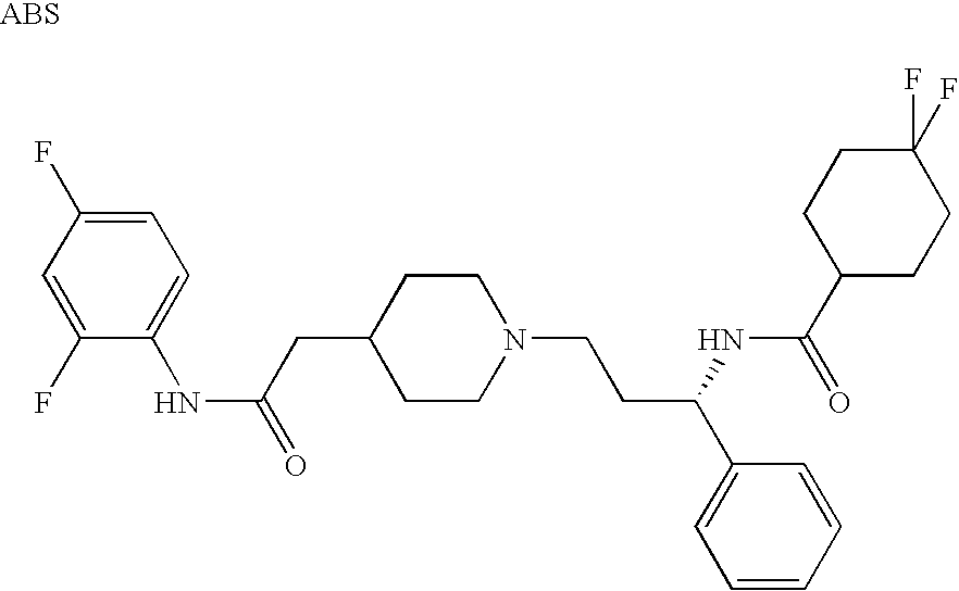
C1=C(F)C(NC(=O)CC2CCN(CCC(C3=CC=CC=C3)NC(=O)C3CCC(F)(F)CC3)CC2)=CC=C1F
